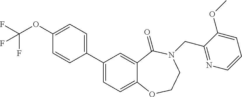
C1(C2=CC=C3C(=C2)C(=O)N(CC2=NC=CC=C2OC)CCO3)=CC=C(OC(F)(F)F)C=C1
